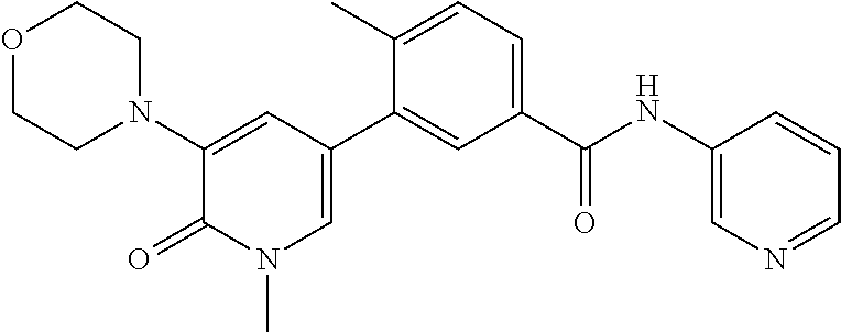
O1CCN(C2=CC(C3=CC(C(NC4=CN=CC=C4)=O)=CC=C3C)=CN(C)C2=O)CC1
